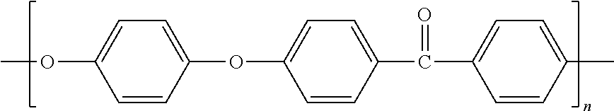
COC1=CC=C(OC2=CC=C(C(=O)C3=CC=C(C)C=C3)C=C2)C=C1
